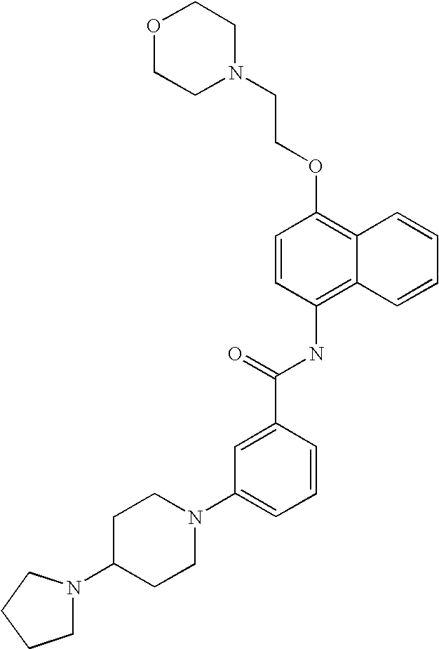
O1CCN(CCOC2=C3C(=C(NC(C4=CC(N5CCC(N6CCCC6)CC5)=CC=C4)=O)C=C2)C=CC=C3)CC1
